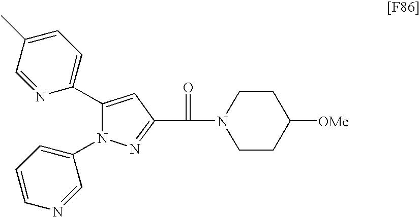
C1(C2=CC=C(C)C=N2)=CC(C(N2CCC([OMe])CC2)=O)=NN1C1=CC=CN=C1
